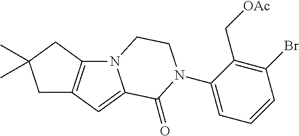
C12=C(CC(C)(C)C1)N1C(=C2)C(=O)N(C2=CC=CC(Br)=C2C[OAc])CC1
